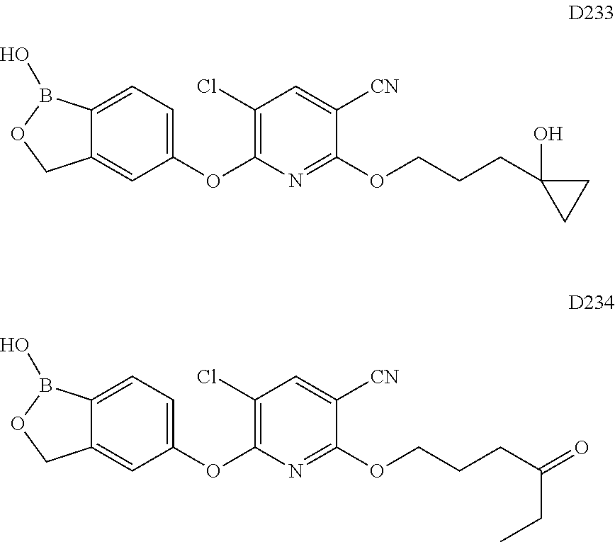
C12=CC=C(OC3=C(Cl)C=C([CN])C(OCCCC4(O)CC4)=N3)C=C1COB2O.C12=CC=C(OC3=C(Cl)C=C([CN])C(OCCCC(=O)CC)=N3)C=C1COB2O
